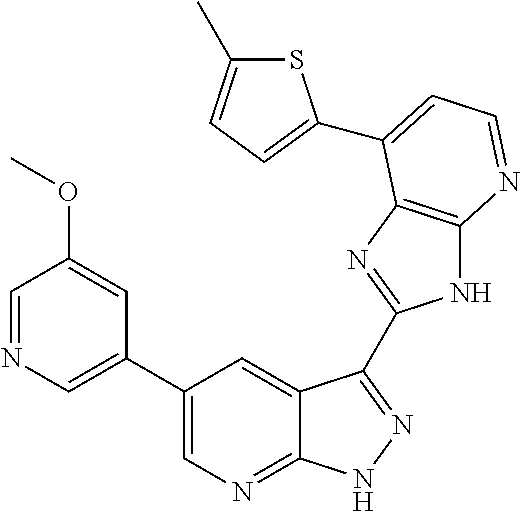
C1(C2=CN=CC(OC)=C2)=CN=C2C(=C1)C(C1=NC3=C(N1)N=CC=C3C1=CC=C(C)S1)=NN2
